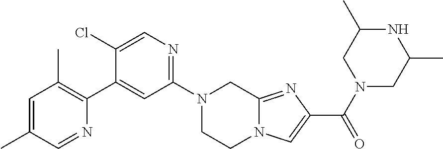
N1(C2=NC=C(Cl)C(C3=C(C)C=C(C)C=N3)=C2)CCN2C(=NC(C(N3CC(C)NC(C)C3)=O)=C2)C1
